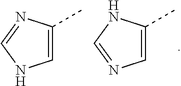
C1=C(C)NC=N1.C1=C(C)N=CN1
